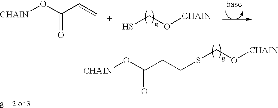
S(CO[CHAIN])CCC(O[CHAIN])=O.SCO[CHAIN].[CHAIN]OC(C=C)=O
